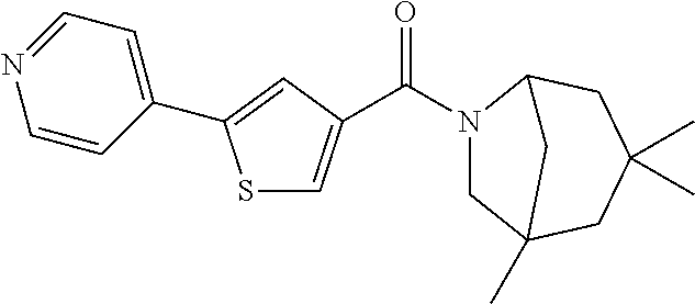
S1C=C(C(N2CC3(C)CC(C)(C)CC2C3)=O)C=C1C1=CC=NC=C1
